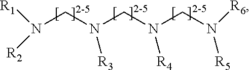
N(CN(CN(CN([R6])[R5])[R4])[R3])([R1])[R2]
